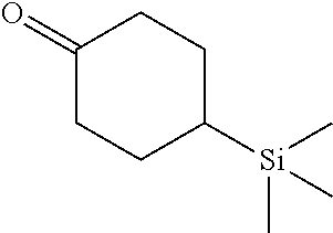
C1(=O)CCC([Si](C)(C)C)CC1
